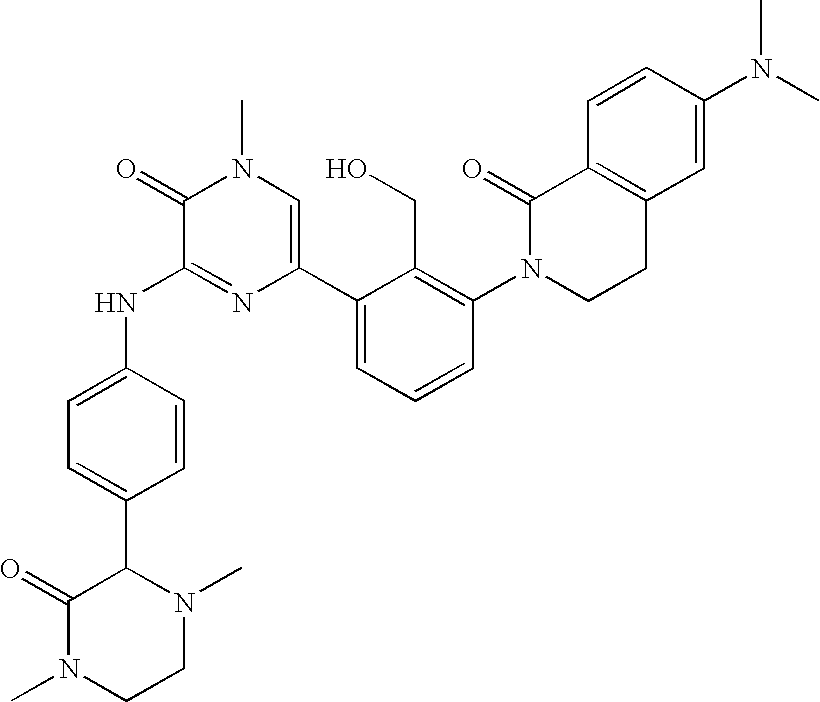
N(C1=NC(C2=CC=CC(N3CCC4=C(C3=O)C=CC(N(C)C)=C4)=C2CO)=CN(C)C1=O)C1=CC=C(C2C(=O)N(C)CCN2C)C=C1
